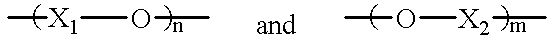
[X1](OC)C.O([X2]C)C
